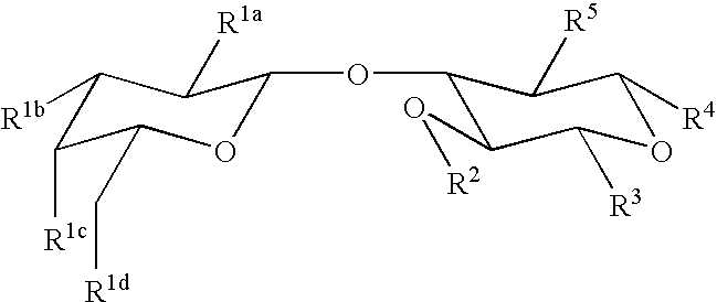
C1([R1b])C([R1c])C(C[R1d])OC(OC2C(O[R2])C([R3])OC([R4])C2[R5])C1[R1a]
